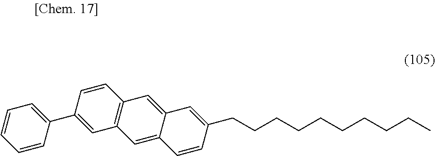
C1=CC(C2=CC=CC=C2)=CC2=C1C=C1C(=C2)C=CC(CCCCCCCCCC)=C1
